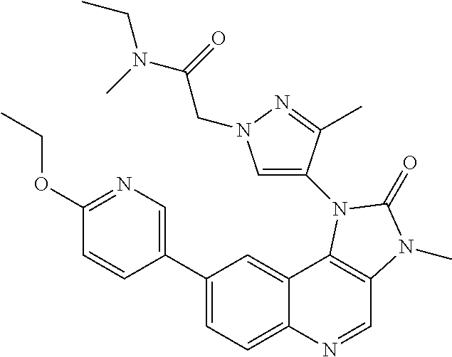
C1(OCC)=NC=C(C2=CC=C3C(=C2)C2=C(C=N3)N(C)C(=O)N2C2=CN(CC(N(CC)C)=O)N=C2C)C=C1
